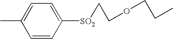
CC1=CC=C([SO2]CCOCCC)C=C1
